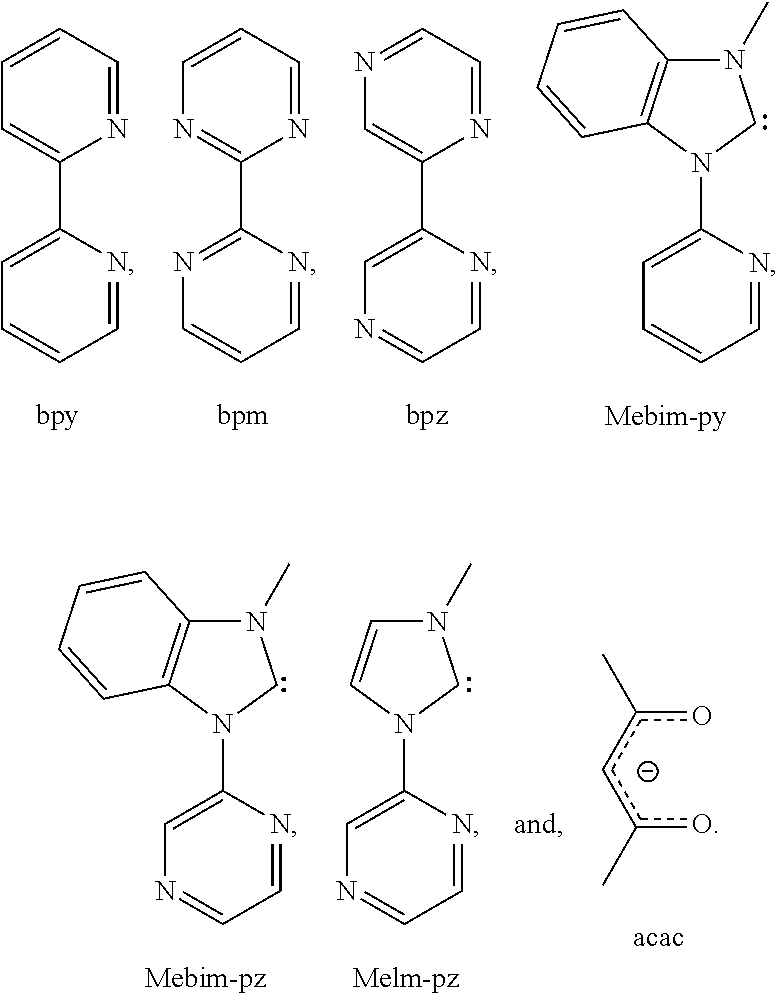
C1=CC=NC(C2=CC=CC=N2)=C1.C1=CC=NC(C2=NC=CC=N2)=N1.N1=CC=NC(C2=CN=CC=N2)=C1.N1(C)C2=C(N(C3=CC=CC=N3)C1)C=CC=C2.N1(C)C2=C(N(C3=CN=CC=N3)C1)C=CC=C2.N1(C)C=CN(C2=CN=CC=N2)C1.oc(cc(o)C)C
